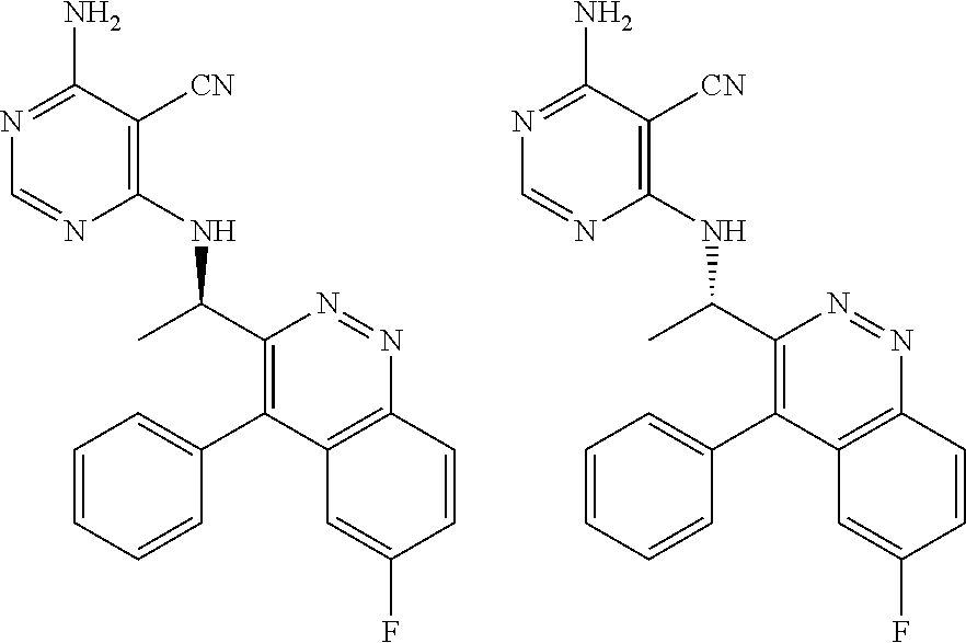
C1(NC(C2=C(C3=CC=CC=C3)C3=C(N=N2)C=CC(F)=C3)C)=C([CN])C(N)=NC=N1.C1(NC(C2=C(C3=CC=CC=C3)C3=C(N=N2)C=CC(F)=C3)C)=C([CN])C(N)=NC=N1
